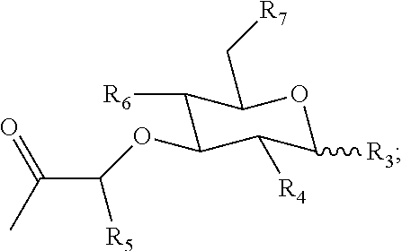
C1(OC(C(C)=O)[R5])C([R6])C(C[R7])OC([R3])C1[R4]
